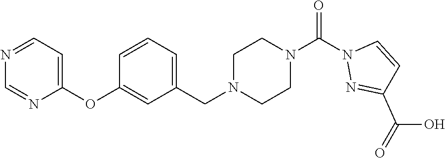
N1=CC=C(OC2=CC(CN3CCN(C(N4N=C(C(=O)O)C=C4)=O)CC3)=CC=C2)N=C1
